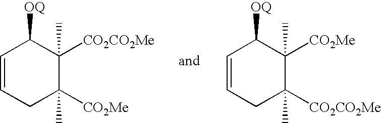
C1=CCC([CO2Me])(C)C([CO2CO2Me])(C)C1[OQ].C1=CCC([CO2CO2Me])(C)C([CO2Me])(C)C1[OQ]
